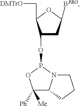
C1(OP2OC([Ph])([Me])C3N2CCC3)CC([BPRO])OC1C[DMTrO]
